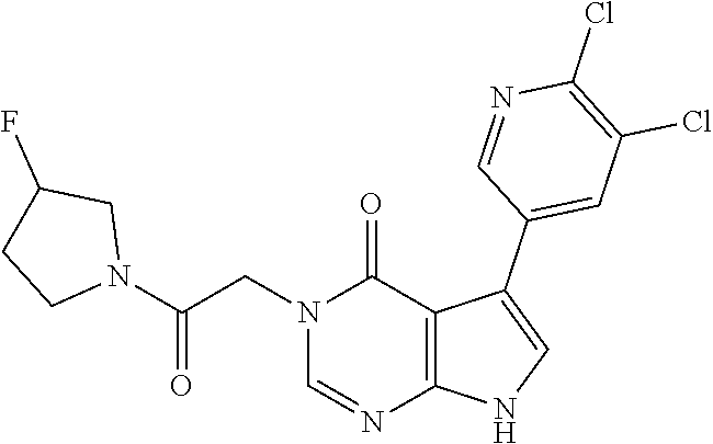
C1=NC2=C(C(C3=CC(Cl)=C(Cl)N=C3)=CN2)C(=O)N1CC(N1CC(F)CC1)=O
